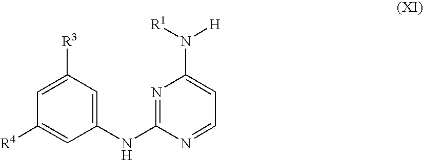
N1=C(NC2=CC([R3])=CC([R4])=C2)N=CC=C1N([R1])[H]
